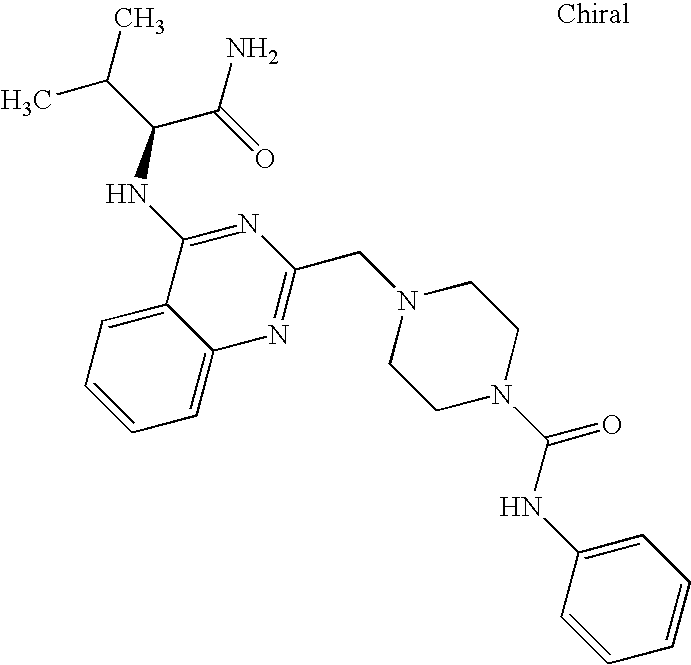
C1=C2C(=CC=C1)N=C(CN1CCN(C(=O)NC3=CC=CC=C3)CC1)N=C2NC(C(=O)N)C(C)C
